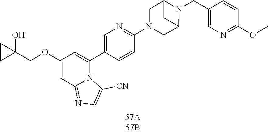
C1(OC)=NC=C(CN2C3CN(C4=NC=C(C5=CC(OCC6(O)CC6)=CC6=NC=C([CN])N56)C=C4)CC2C3)C=C1
